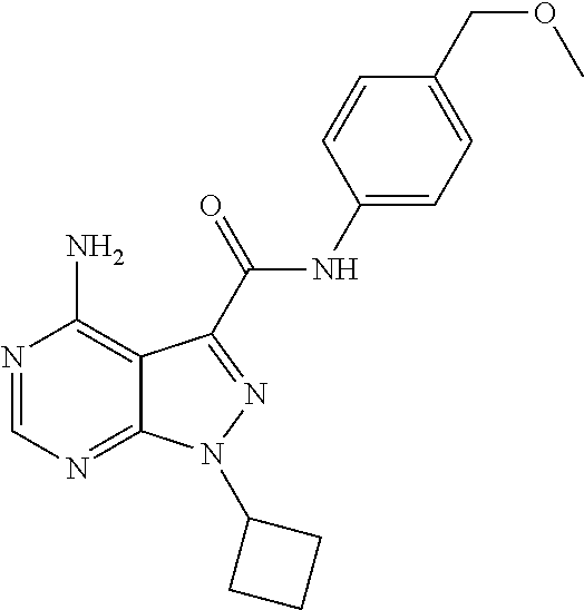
N1=CN=C2C(=C1N)C(C(NC1=CC=C(COC)C=C1)=O)=NN2C1CCC1
